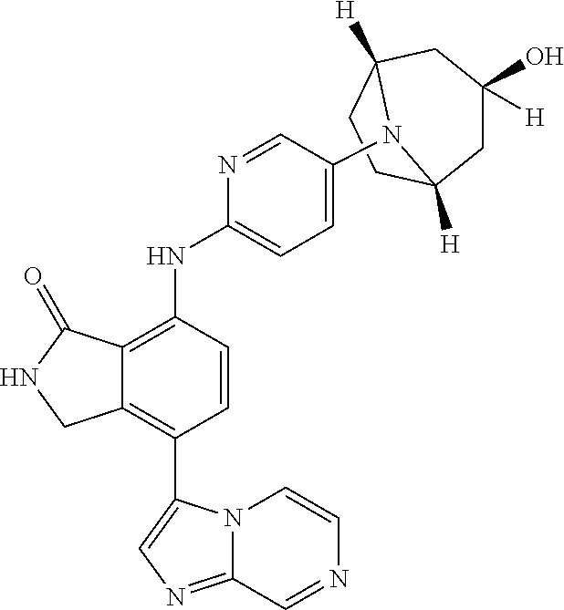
N12C(=NC=C1C1=C3C(=C(NC4=CC=C(N5C6([H])CC(O)([H])CC5([H])CC6)C=N4)C=C1)C(=O)NC3)C=NC=C2
